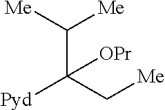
C(C(C[Me])([Pyd])[OPr])([Me])[Me]
